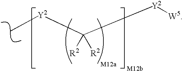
[R2]C([R2])([Y2][W5])[Y2]C
